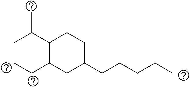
C1CCC2C(C1C)CCC(CCCCC)C2
